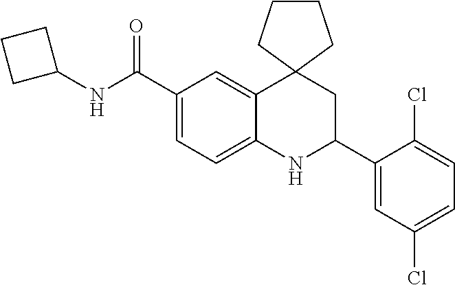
C1(C(NC2CCC2)=O)=CC=C2C(=C1)C1(CC(C3=CC(Cl)=CC=C3Cl)N2)CCCC1
